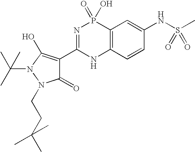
C12=C(C=CC(NS(C)(=O)=O)=C1)NC(C1=C(O)N(C(C)(C)C)N(CCC(C)(C)C)C1=O)=NP2(O)=O
